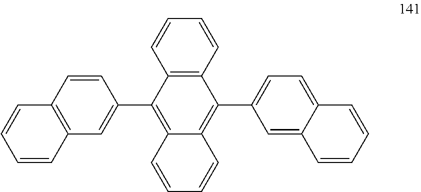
C1=CC2=C(C=C1C1=C3C(=C(C4=CC=C5C(=C4)C=CC=C5)C4=C1C=CC=C4)C=CC=C3)C=CC=C2
